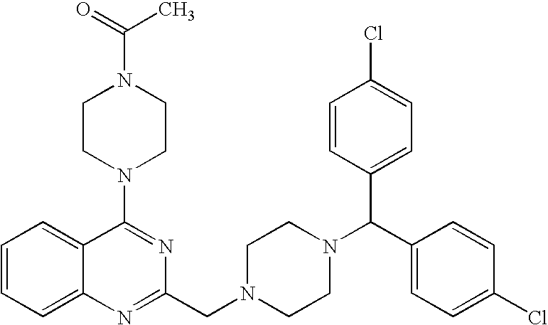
C1=CC=C2C(=C1)C(N1CCN(C(C)=O)CC1)=NC(CN1CCN(C(C3=CC=C(Cl)C=C3)C3=CC=C(Cl)C=C3)CC1)=N2
